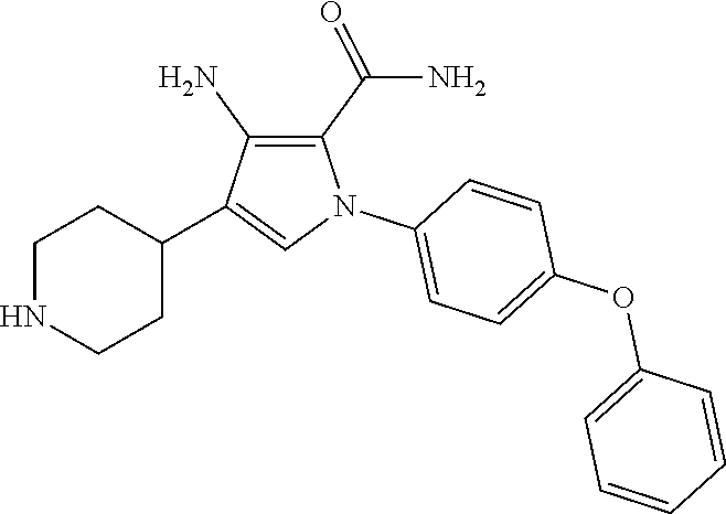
C1NCCC(C2=CN(C3=CC=C(OC4=CC=CC=C4)C=C3)C(C(N)=O)=C2N)C1
